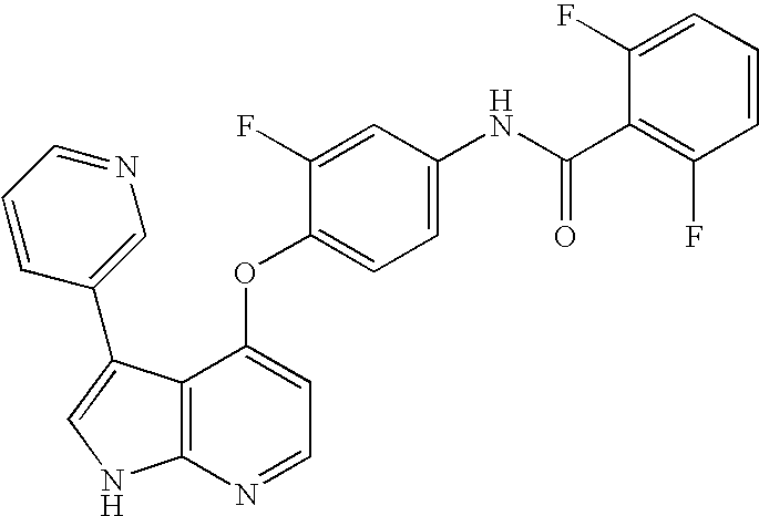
C1=C(F)C(OC2=CC=NC3=C2C(C2=CN=CC=C2)=CN3)=CC=C1NC(C1=C(F)C=CC=C1F)=O
